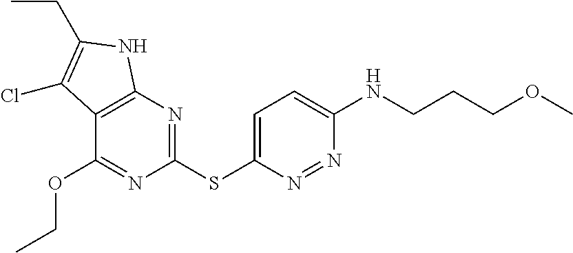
C1(SC2=CC=C(NCCCOC)N=N2)=NC2=C(C(OCC)=N1)C(Cl)=C(CC)N2
